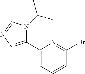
C1(C2=NN=CN2C(C)C)=CC=CC(Br)=N1
